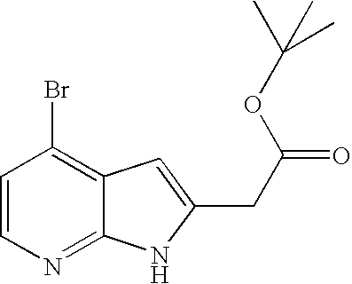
BrC1=C2C(=NC=C1)NC(CC(OC(C)(C)C)=O)=C2
